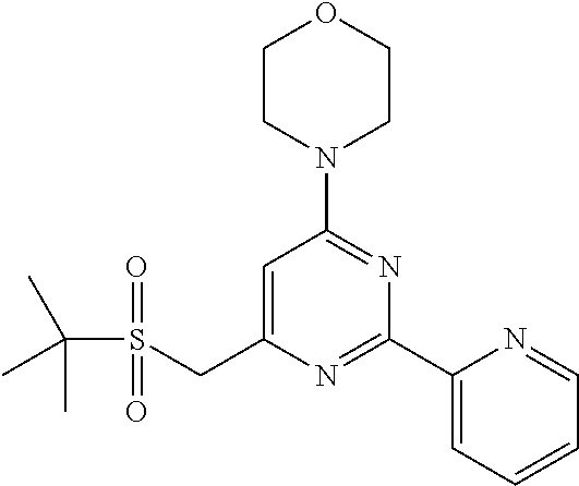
C1=C(CS(=O)(=O)C(C)(C)C)N=C(C2=CC=CC=N2)N=C1N1CCOCC1
